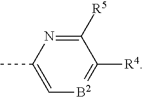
C1([R5])=NC(C)=C[B2]=C1[R4]
